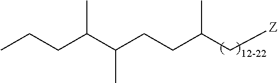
C(C(C[Z])C)CC(C(CCC)C)C
